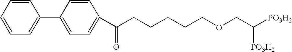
C1=CC=CC=C1C1=CC=C(C(CCCCCOCC([PO3H2])[PO3H2])=O)C=C1
